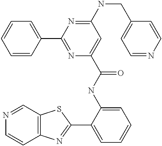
N1=CC2=C(C=C1)N=C(C1=CC=CC=C1NC(=O)C1=CC(NCC3=CC=NC=C3)=NC(C3=CC=CC=C3)=N1)S2
